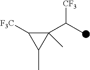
[F3C]C1C(C(C)[CF3])(C)C1C
